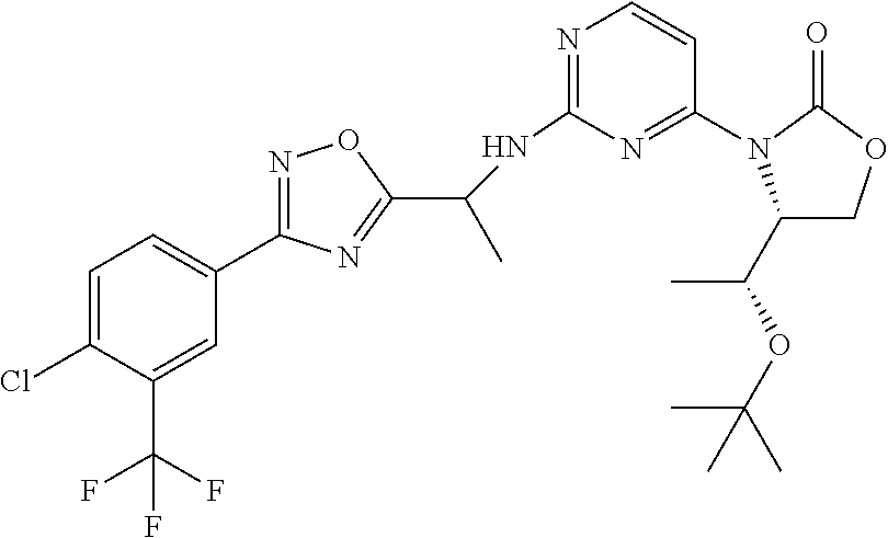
C1(C2=NOC(C(NC3=NC=CC(N4C(C(OC(C)(C)C)C)COC4=O)=N3)C)=N2)=CC=C(Cl)C(C(F)(F)F)=C1
